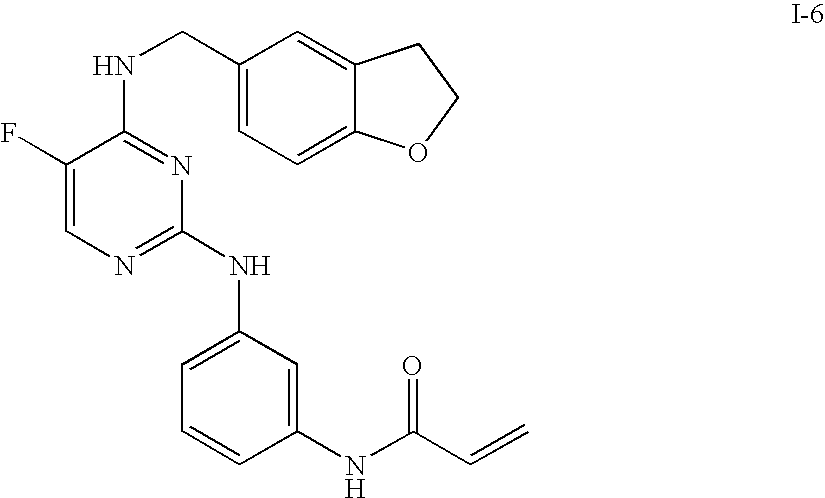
C1(NC(C=C)=O)=CC(NC2=NC=C(F)C(NCC3=CC=C4C(=C3)CCO4)=N2)=CC=C1
